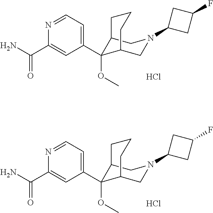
Cl.C1(C2(OC)C3CN(C4CC(F)C4)CC2CCC3)=CC=NC(C(N)=O)=C1.Cl.C1(C2(OC)C3CN(C4CC(F)C4)CC2CCC3)=CC=NC(C(N)=O)=C1
